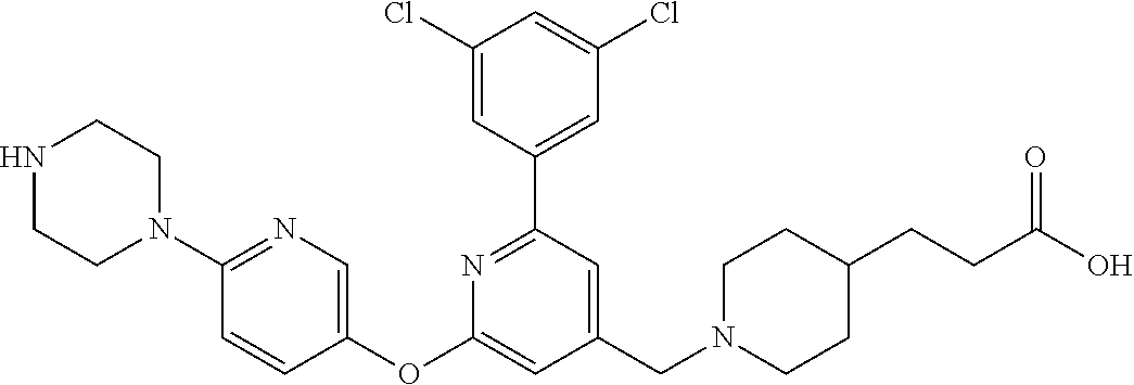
N1CCN(C2=NC=C(OC3=CC(CN4CCC(CCC(O)=O)CC4)=CC(C4=CC(Cl)=CC(Cl)=C4)=N3)C=C2)CC1
